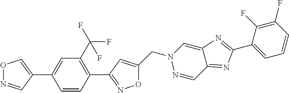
C1=CC(C2=NOC(CN3N=CC4=NC(C5=CC=CC(F)=C5F)=NC4=C3)=C2)=C(C(F)(F)F)C=C1C1=CON=C1
